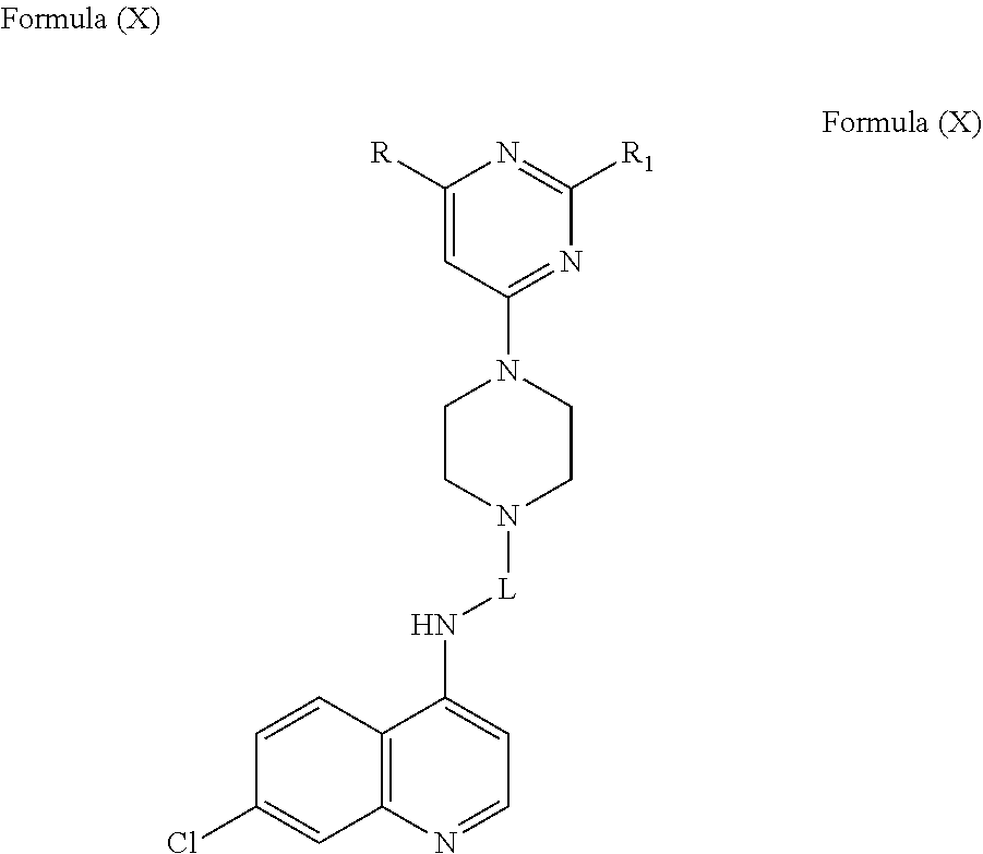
C12=C(N=CC=C1N[L]N1CCN(C3=NC([R1])=NC([R])=C3)CC1)C=C(Cl)C=C2
